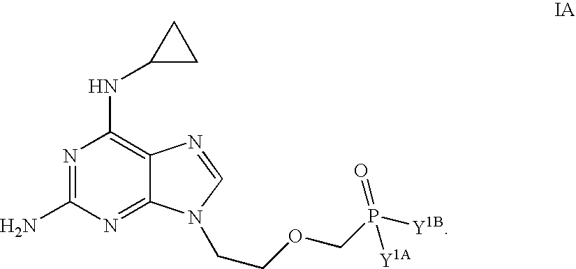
N1=C(N)N=C2C(=C1NC1CC1)N=CN2CCOCP([Y1B])(=O)[Y1A]
